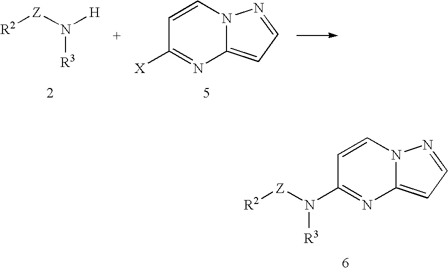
C1=CN2C(=CC=N2)N=C1[X].[H]N([Z][R2])[R3].C1=CN2C(=CC=N2)N=C1N([Z][R2])[R3]
